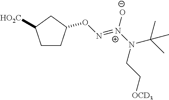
C1CC(ON=[N+](N(C(C)(C)C)CC[OCD3])[O-])CC1[HO2C]
